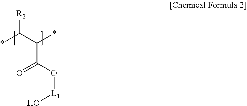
*C(C(*)C(O[L1]O)=O)[R2]
